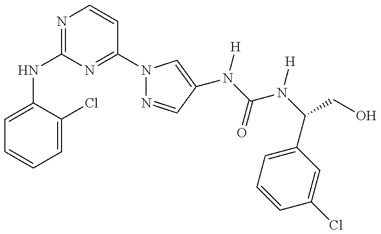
C1=C(NC2=NC=CC(N3N=CC(N(C(=O)N(C(C4=CC=CC(Cl)=C4)CO)[H])[H])=C3)=N2)C(Cl)=CC=C1
